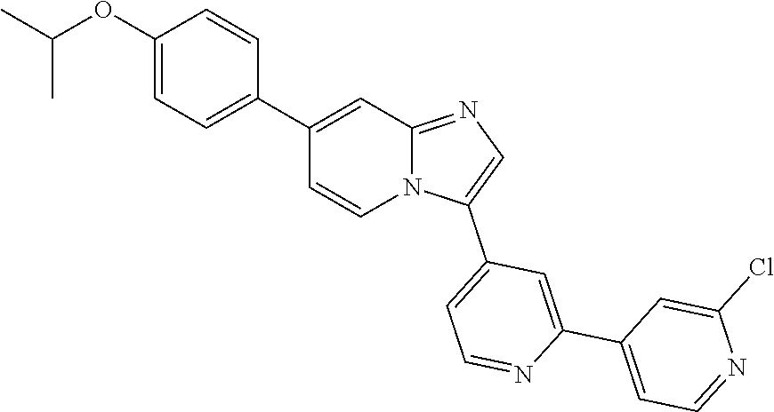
C1(OC(C)C)=CC=C(C2=CC3=NC=C(C4=CC=NC(C5=CC=NC(Cl)=C5)=C4)N3C=C2)C=C1
